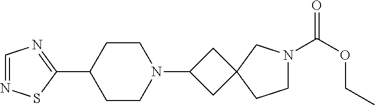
C1=NSC(C2CCN(C3CC4(C3)CCN(C(OCC)=O)C4)CC2)=N1
